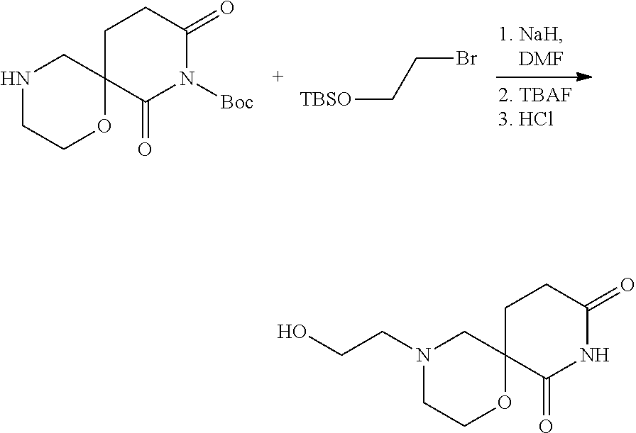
C1COC2(CN1)C(=O)N([Boc])C(=O)CC2.[TBSO]CCBr.C1COC2(CN1CCO)C(=O)NC(=O)CC2
